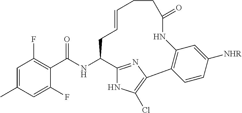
C1=C(C)C=C(F)C(C(NC2C3=NC(=C(Cl)N3)C3=C(NC(=O)CCC=CC2)C=C([NHR])C=C3)=O)=C1F
